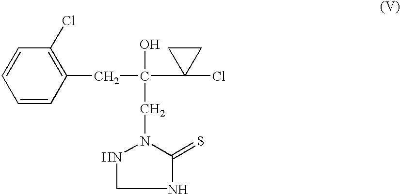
C1=CC=CC(CC(C2(Cl)CC2)(O)CN2NCNC2=S)=C1Cl
